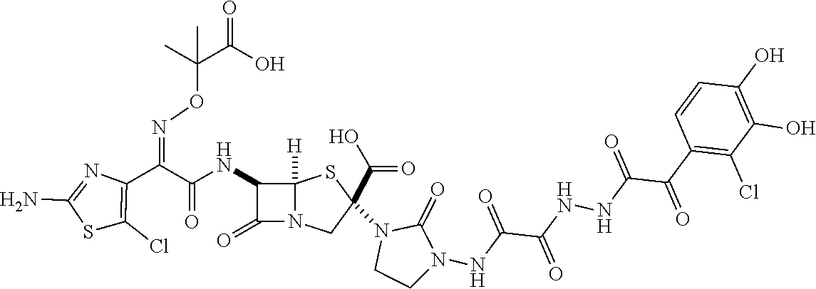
C(=O)(NC1C(=O)N2C1([H])SC(C(O)=O)(N1CCN(NC(C(NNC(C(C3=C(Cl)C(O)=C(O)C=C3)=O)=O)=O)=O)C1=O)C2)C(C1=C(Cl)SC(N)=N1)=NOC(C(O)=O)(C)C
